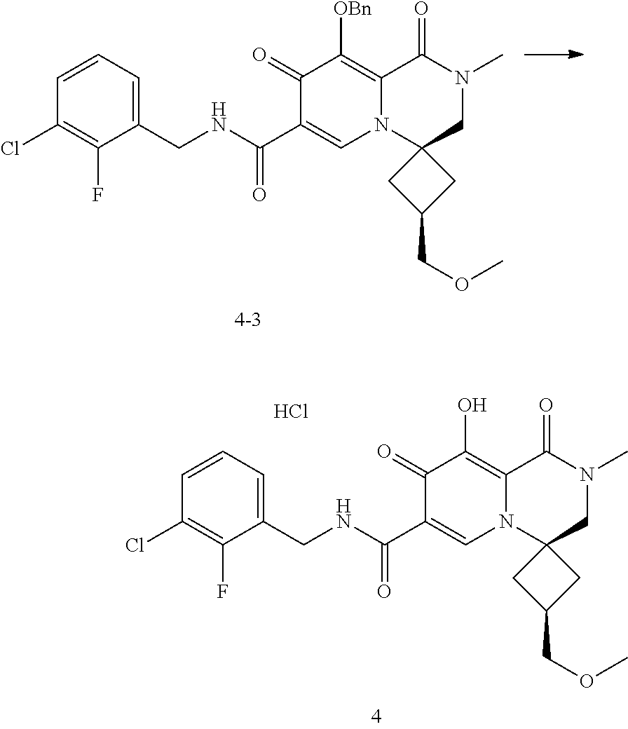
C1=CC=C(CNC(C2=CN3C(=C([OBn])C2=O)C(=O)N(C)CC32CC(COC)C2)=O)C(F)=C1Cl.C1=CC=C(CNC(C2=CN3C(=C(O)C2=O)C(=O)N(C)CC32CC(COC)C2)=O)C(F)=C1Cl.Cl
